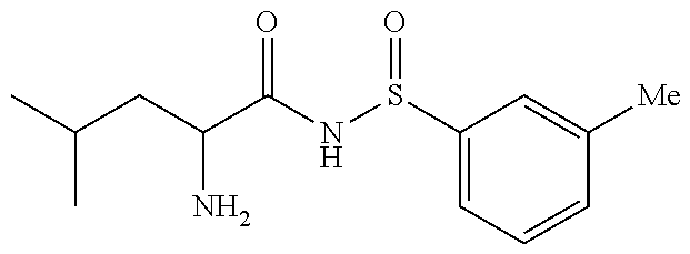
C(CC(N)C(=O)NS(=O)C1=CC=CC([Me])=C1)(C)C
